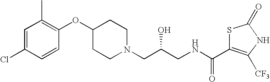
C1=C(Cl)C=CC(OC2CCN(CC(CNC(C3=C([CF3])NC(=O)S3)=O)O)CC2)=C1C
